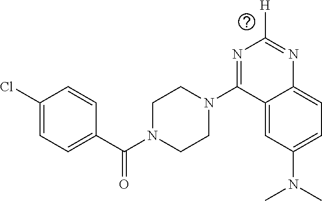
C1N(C(C2=CC=C(Cl)C=C2)=O)CCN(C2=NC([H])=NC3=CC=C(N(C)C)C=C23)C1
